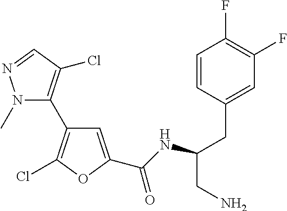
N1(C)C(C2=C(Cl)OC(C(NC(CC3=CC(F)=C(F)C=C3)CN)=O)=C2)=C(Cl)C=N1
